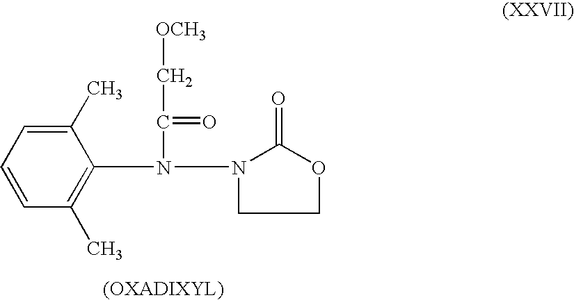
C1(C)=CC=CC(C)=C1N(C(=O)C[OCH3])N1C(=O)OCC1
